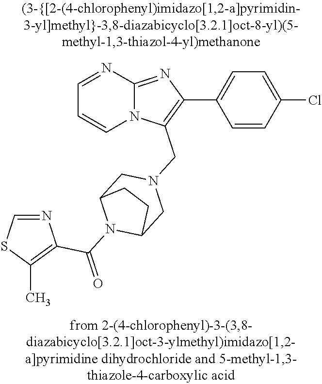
N12C(=NC(C3=CC=C(Cl)C=C3)=C1CN1CC3N(C(=O)C4=C(C)SC=N4)C(C1)CC3)N=CC=C2
